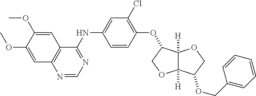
C1(OC2C3([H])C([H])(OC2)C(OCC2=CC=CC=C2)CO3)=C(Cl)C=C(NC2=NC=NC3=C2C=C(OC)C(OC)=C3)C=C1
